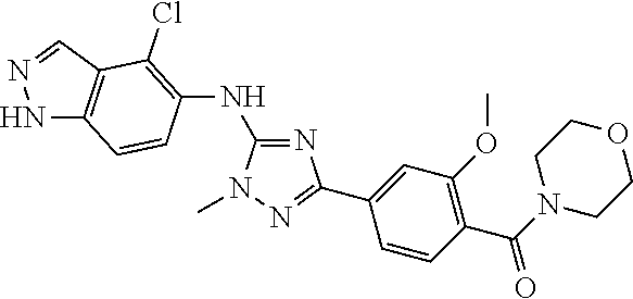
C1(NC2=C(Cl)C3=C(NN=C3)C=C2)=NC(C2=CC(OC)=C(C(=O)N3CCOCC3)C=C2)=NN1C
